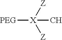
[PEG][X](C)([Z])[Z]
